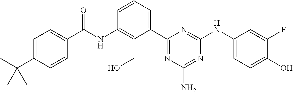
N(C1=C(CO)C(C2=NC(N)=NC(NC3=CC=C(O)C(F)=C3)=N2)=CC=C1)C(=O)C1=CC=C(C(C)(C)C)C=C1
